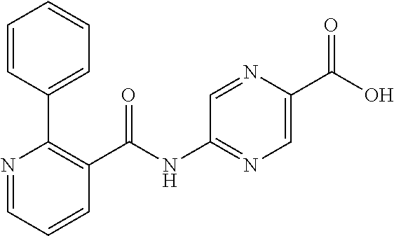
C1=CC(C2=C(C(NC3=NC=C(C(O)=O)N=C3)=O)C=CC=N2)=CC=C1
